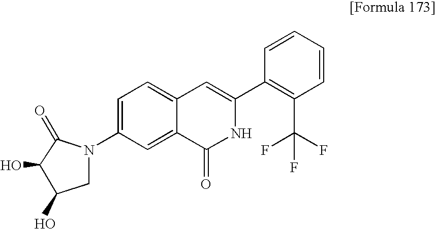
C1=C(N2CC(O)C(O)C2=O)C=C2C(=C1)C=C(C1=C(C(F)(F)F)C=CC=C1)NC2=O
